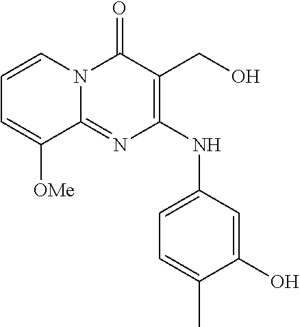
C1=C([OMe])C2=NC(NC3=CC=C(C)C(O)=C3)=C(CO)C(=O)N2C=C1
